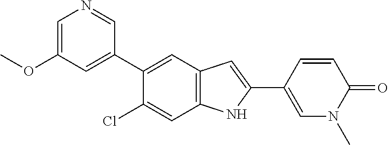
C1=C(OC)C=C(C2=CC3=C(C=C2Cl)NC(C2=CN(C)C(=O)C=C2)=C3)C=N1
